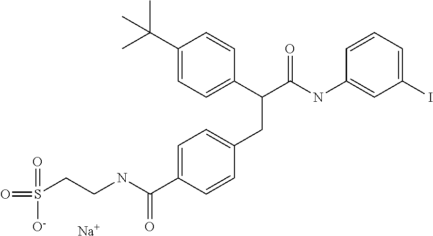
C1(C(C)(C)C)=CC=C(C(C(NC2=CC(I)=CC=C2)=O)CC2=CC=C(C(NCCS([O-])(=O)=O)=O)C=C2)C=C1.[Na]
